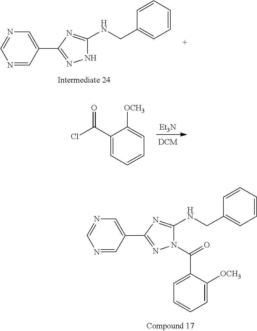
N1=CC(C2=NN(C(C3=CC=CC=C3[OCH3])=O)C(NCC3=CC=CC=C3)=N2)=CN=C1.N1=CC(C2=NNC(NCC3=CC=CC=C3)=N2)=CN=C1.[Et3N].C1(C(Cl)=O)=CC=CC=C1[OCH3]
